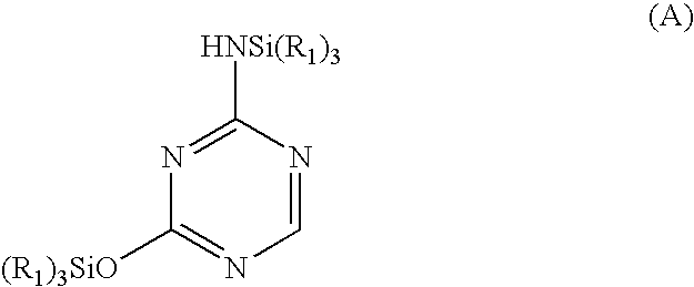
C1([HNSi(R1)3])=NC([(R1)3SiO])=NC=N1
